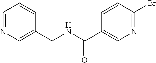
C1=NC=C(CNC(C2=CN=C(Br)C=C2)=O)C=C1
